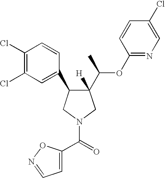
C1(Cl)=C(Cl)C=C(C2C(C(C)OC3=NC=C(Cl)C=C3)([H])CN(C(=O)C3=CC=NO3)C2)C=C1
